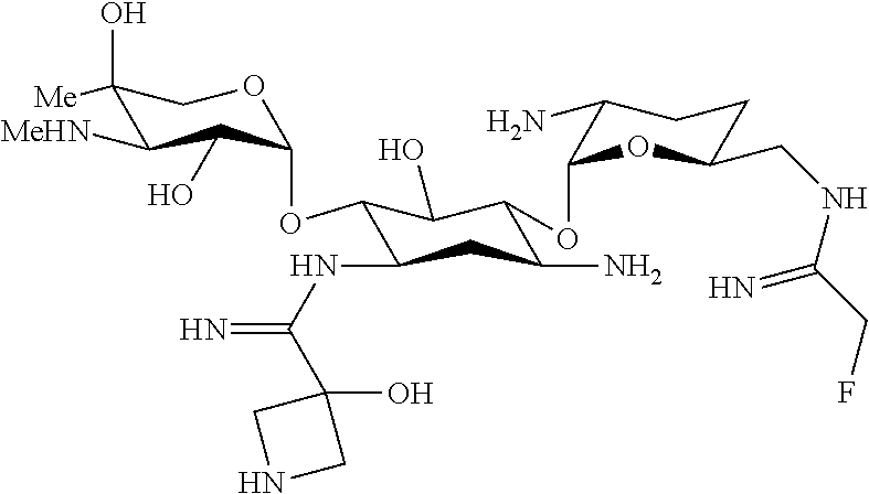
C1(O)([Me])C([MeHN])C(O)C(OC2C(NC(=N)C3(O)CNC3)CC(N)C(OC3OC(CNC(CF)=N)CCC3N)C2O)OC1
